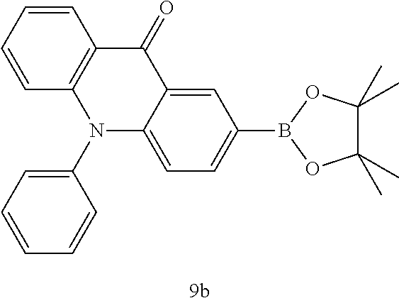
C1=CC=CC2=C1C(=O)C1=CC(B3OC(C)(C)C(C)(C)O3)=CC=C1N2C1=CC=CC=C1
